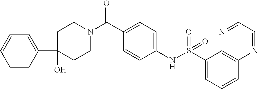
N(C1=CC=C(C(N2CCC(O)(C3=CC=CC=C3)CC2)=O)C=C1)S(C1=CC=CC2=C1N=CC=N2)(=O)=O
